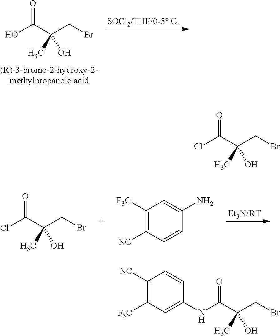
OC(C(CBr)(C)O)=O.ClC(C(CBr)(C)O)=O.C1=CC([NC])=C([F3C])C=C1N.ClC(C(CBr)(C)O)=O.C(C(CBr)(C)O)(=O)NC1=CC([F3C])=C([NC])C=C1
